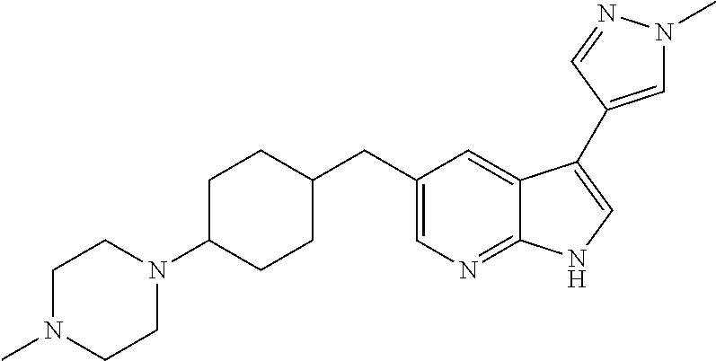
C1=C(CC2CCC(N3CCN(C)CC3)CC2)C=C2C(=N1)NC=C2C1=CN(C)N=C1
